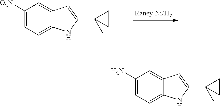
C1(N)=CC=C2C(=C1)C=C(C1(C)CC1)N2.C1([O2N])=CC=C2C(=C1)C=C(C1(C)CC1)N2
